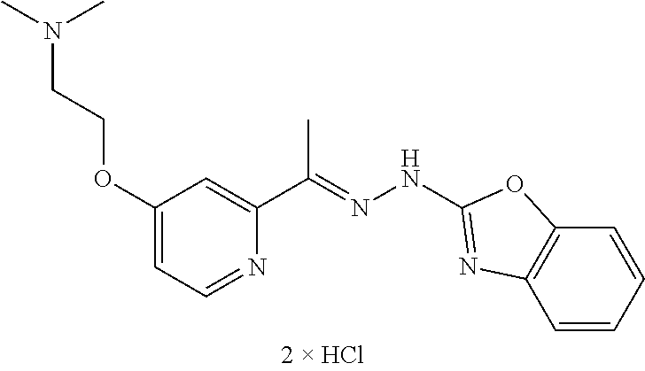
C1=NC(C(=NNC2=NC3=C(C=CC=C3)O2)C)=CC(OCCN(C)C)=C1
